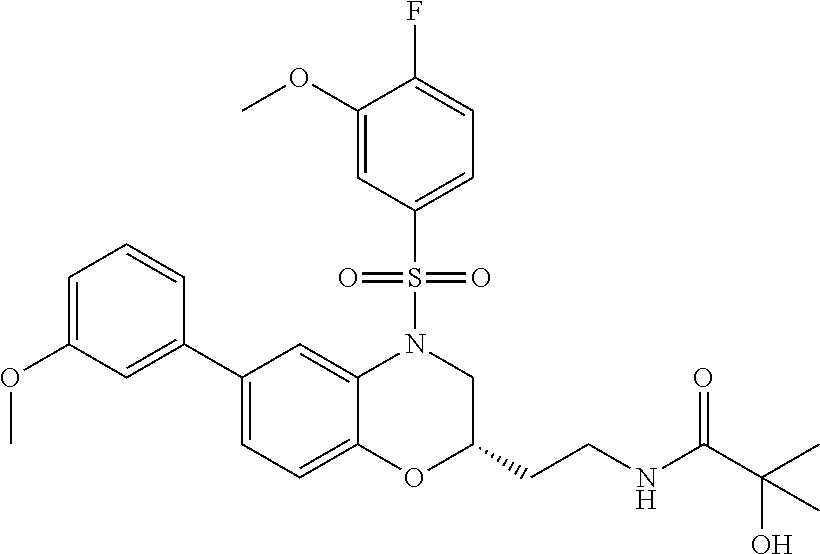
C1=C(OC)C=C(C2=CC=C3C(=C2)N(S(C2=CC=C(F)C(OC)=C2)(=O)=O)CC(CCNC(C(C)(O)C)=O)O3)C=C1
